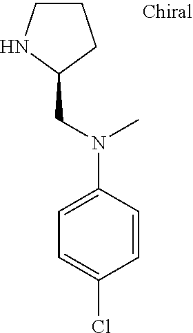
C1CNC(CN(C2=CC=C(Cl)C=C2)C)C1
